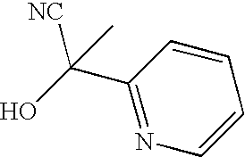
C1=CC=CC(C(O)([NC])C)=N1
